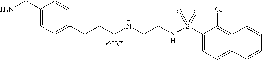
C1(CN)=CC=C(CCCNCCNS(C2=CC=C3C(=C2Cl)C=CC=C3)(=O)=O)C=C1.[2HCl]
